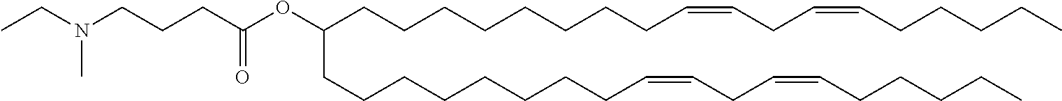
C(CCCCCCC=CCC=CCCCCC)CC(CCCCCCCCC=CCC=CCCCCC)OC(CCCN(CC)C)=O
